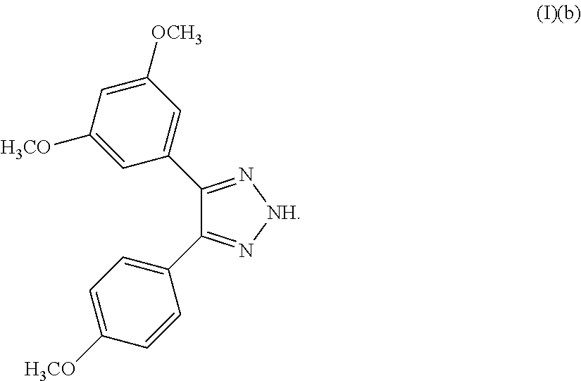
C1(C2=CC([OCH3])=CC([H3CO])=C2)=N[NH]N=C1C1=CC=C([H3CO])C=C1
